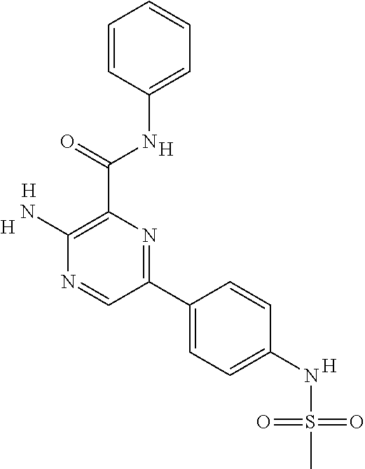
C1(N)=C(C(NC2=CC=CC=C2)=O)N=C(C2=CC=C(NS(=O)(=O)C)C=C2)C=N1.[H].[H].[H].[H]
